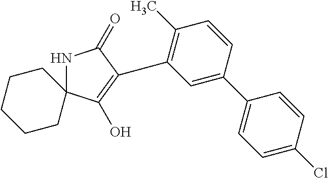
N1C2(C(O)=C(C3=C(C)C=CC(C4=CC=C(Cl)C=C4)=C3)C1=O)CCCCC2
